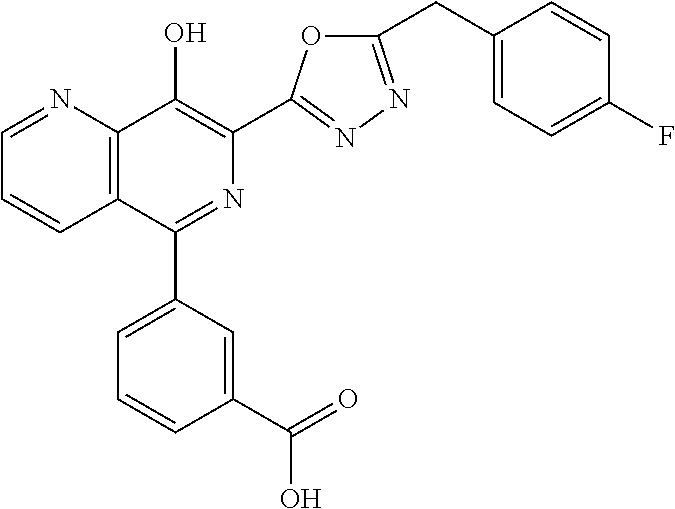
C1=NC2=C(C=C1)C(C1=CC=CC(C(=O)O)=C1)=NC(C1=NN=C(CC3=CC=C(F)C=C3)O1)=C2O
